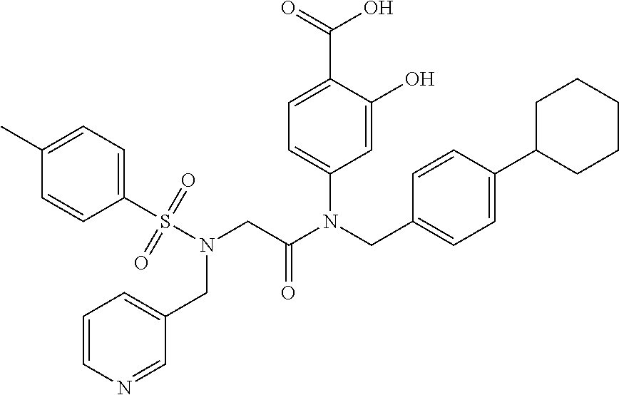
C1=C(O)C(C(=O)O)=CC=C1N(CC1=CC=C(C2CCCCC2)C=C1)C(CN(S(C1=CC=C(C)C=C1)(=O)=O)CC1=CC=CN=C1)=O
